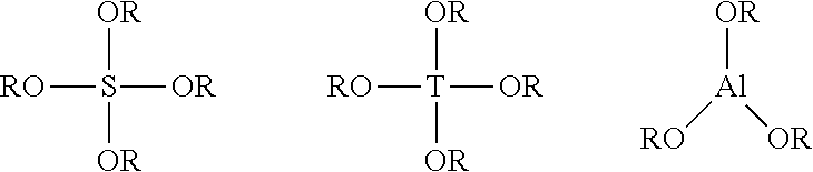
S([OR])([RO])([OR])[OR].[T]([OR])([RO])([OR])[OR].[Al]([OR])([RO])[OR]
